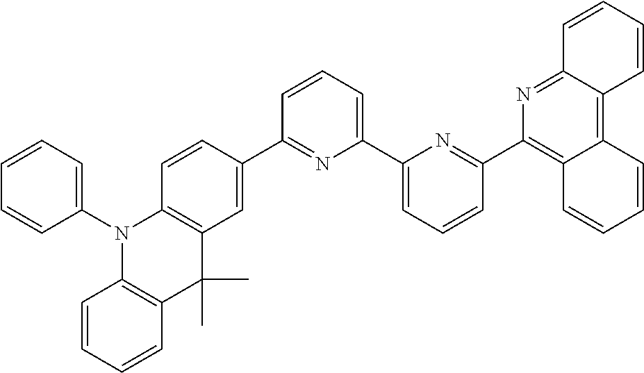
C1(C2=NC(C3=CC=CC(C4=C5C(=C6C(=N4)C=CC=C6)C=CC=C5)=N3)=CC=C2)=CC2=C(C=C1)N(C1=CC=CC=C1)C1=C(C2(C)C)C=CC=C1
